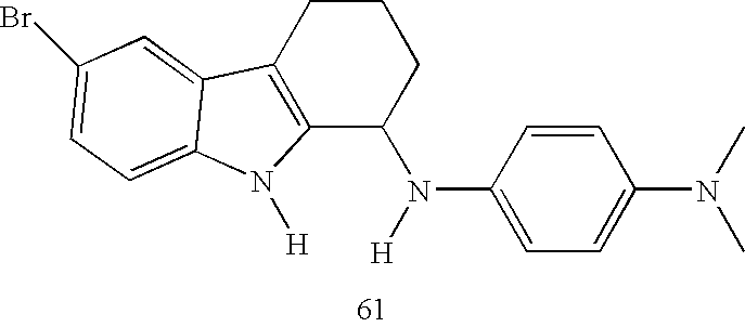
C12=C(CCCC1N(C1=CC=C(N(C)C)C=C1)[H])C1=CC(Br)=CC=C1N2[H]
